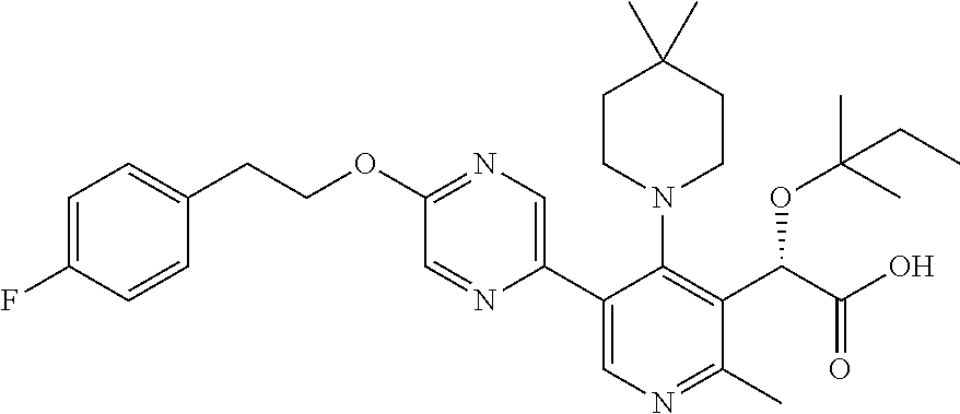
C1(OCCC2=CC=C(F)C=C2)=NC=C(C2=CN=C(C)C(C(C(O)=O)OC(C)(C)CC)=C2N2CCC(C)(C)CC2)N=C1
